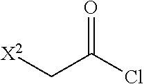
O=C(Cl)C[X2]
